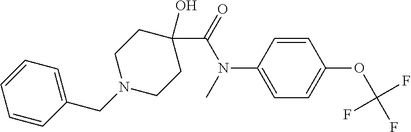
C1(CN2CCC(C(N(C3=CC=C(OC(F)(F)F)C=C3)C)=O)(O)CC2)=CC=CC=C1
